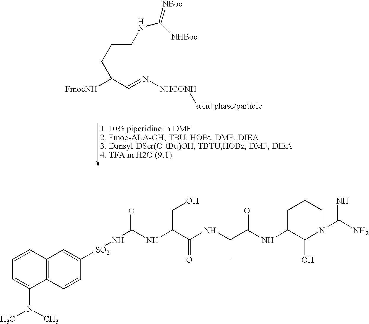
[FmocNH]C(C=N[NHCONH][solid phase/particle])CCCNC([NHBoc])=[NBoc].C12=C(C=CC([SO2]NC(NC(C(NC(C(NC3C(O)N(C(N)=N)CCC3)=O)C)=O)CO)=O)=C1)C(N(C)C)=CC=C2
